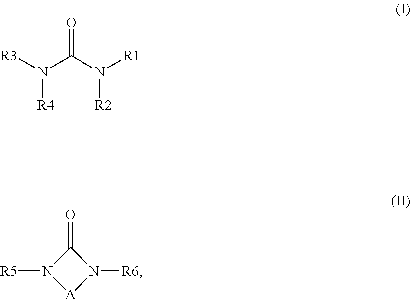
[R3]N(C(N([R1])[R2])=O)[R4].C1(=O)N([R5])[A]N1[R6]
